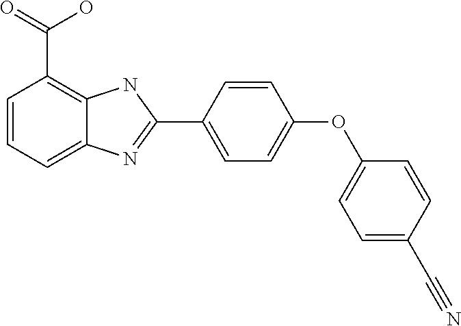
O(C1=CC=C(C2=NC3=CC=CC(C(=O)O)=C3N2)C=C1)C1=CC=C(C#N)C=C1
